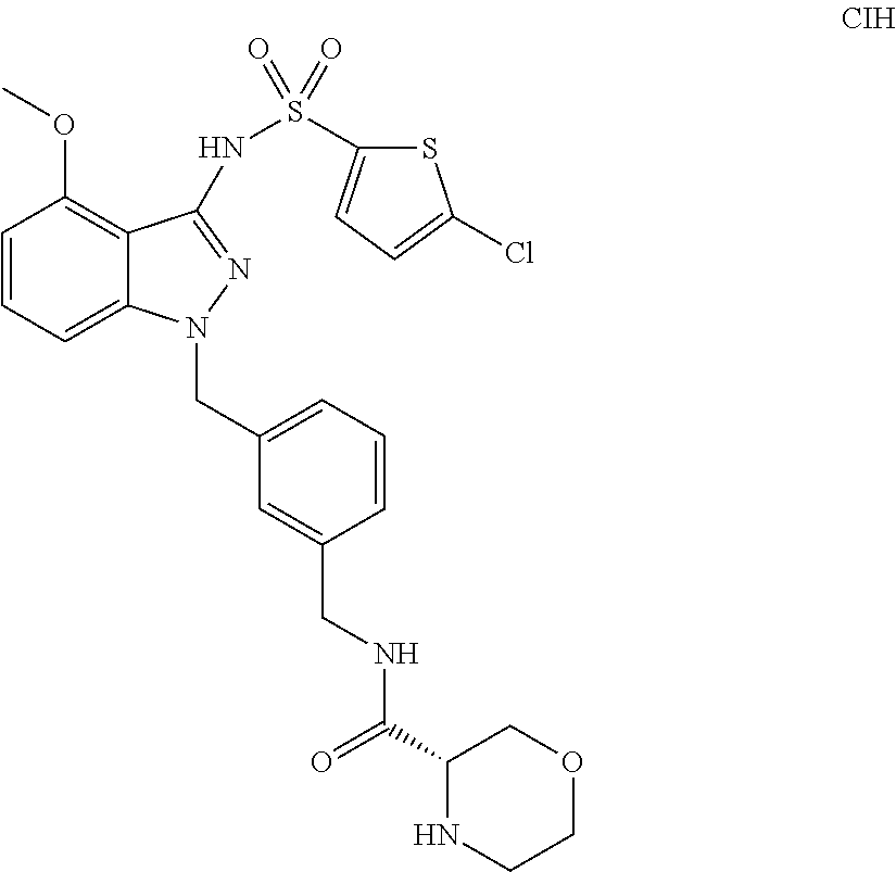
C1(C(=O)NCC2=CC(CN3C4=CC=CC(OC)=C4C(NS(=O)(=O)C4=CC=C(Cl)S4)=N3)=CC=C2)NCCOC1
